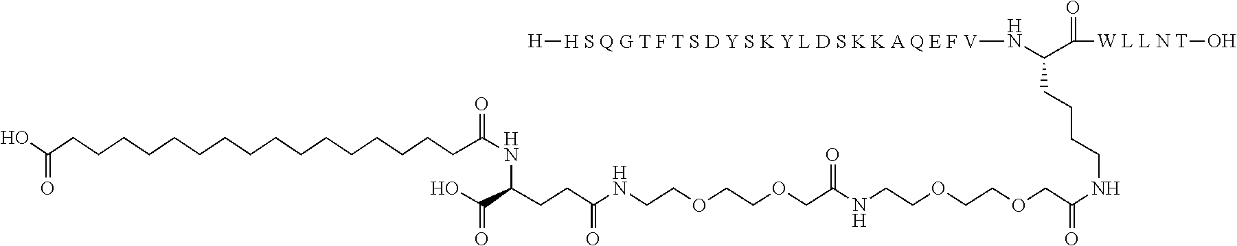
OC(CCCCCCCCCCCCCCCCC(=O)NC(CCC(NCCOCCOCC(NCCOCCOCC(NCCCCC(C([W L L N T]O)=O)N[H S Q G T F T S D Y S K Y L D S K K A Q E F V][H])=O)=O)=O)C(O)=O)=O
